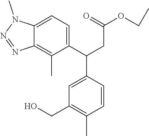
OCC1=C(C)C=CC(C(C2=CC=C3C(=C2C)N=NN3C)CC(=O)OCC)=C1
